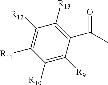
C1([R10])=C([R9])C(C(C)=O)=C([R13])C([R12])=C1[R11]
